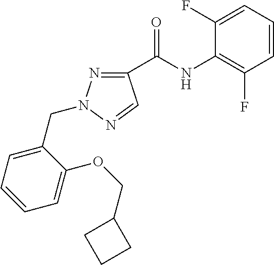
C1(C(NC2=C(F)C=CC=C2F)=O)=NN(CC2=CC=CC=C2OCC2CCC2)N=C1
